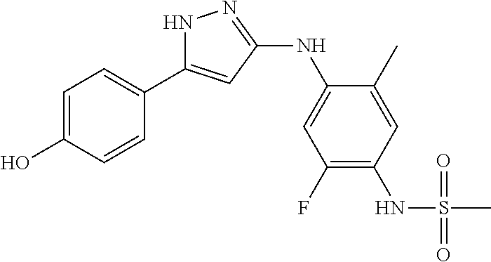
N1C(C2=CC=C(O)C=C2)=CC(NC2=CC(F)=C(NS(C)(=O)=O)C=C2C)=N1
